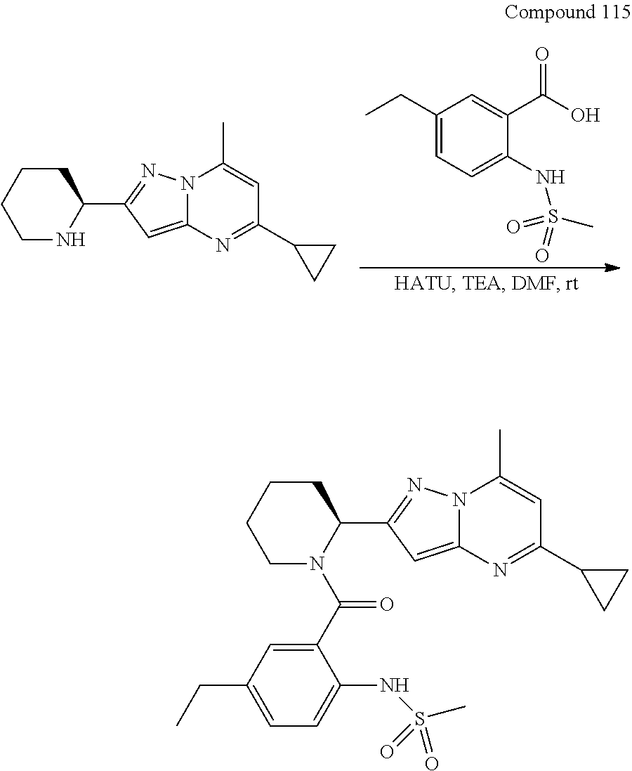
C1(CC)=CC=C(NS(C)(=O)=O)C(C(O)=O)=C1.C1CCCNC1C1=NN2C(=C1)N=C(C1CC1)C=C2C.C1CCCN(C(C2=CC(CC)=CC=C2NS(C)(=O)=O)=O)C1C1=NN2C(=C1)N=C(C1CC1)C=C2C
